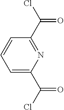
C1=C(C(=O)Cl)N=C(C(=O)Cl)C=C1
